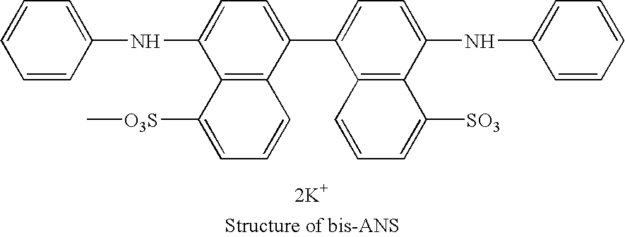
C1(NC2=CC=C(C3=CC=C(NC4=CC=CC=C4)C4=C3C=CC=C4[SO3])C3=C2C([O3S]C)=CC=C3)=CC=CC=C1.[2K+]
